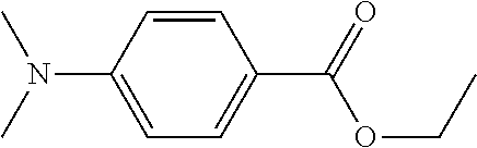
C1=C(N(C)C)C=CC(C(OCC)=O)=C1
